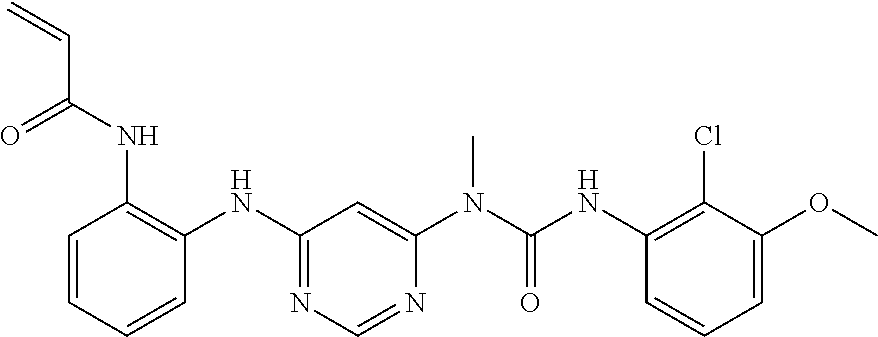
C1=CC=CC(NC2=NC=NC(N(C)C(=O)NC3=C(Cl)C(OC)=CC=C3)=C2)=C1NC(C=C)=O
